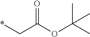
*CC(OC(C)(C)C)=O
